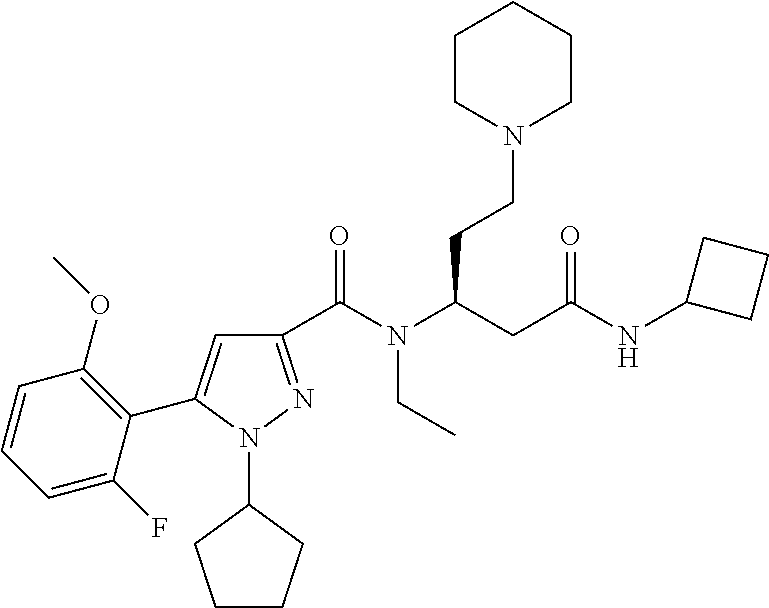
C1(C(N(C(CC(NC2CCC2)=O)CCN2CCCCC2)CC)=O)=NN(C2CCCC2)C(C2=C(OC)C=CC=C2F)=C1
